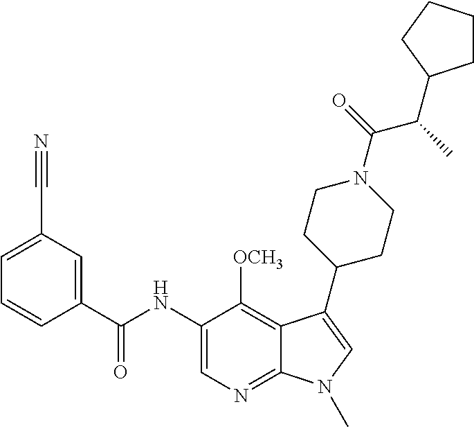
C1=C(C#N)C=C(C(NC2=CN=C3C(=C2[OCH3])C(C2CCN(C(=O)C(C)C4CCCC4)CC2)=CN3C)=O)C=C1
